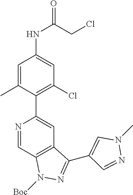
N1=CC2=C(C=C1C1=C(Cl)C=C(NC(=O)CCl)C=C1C)C(C1=CN(C)N=C1)=NN2[Boc]
